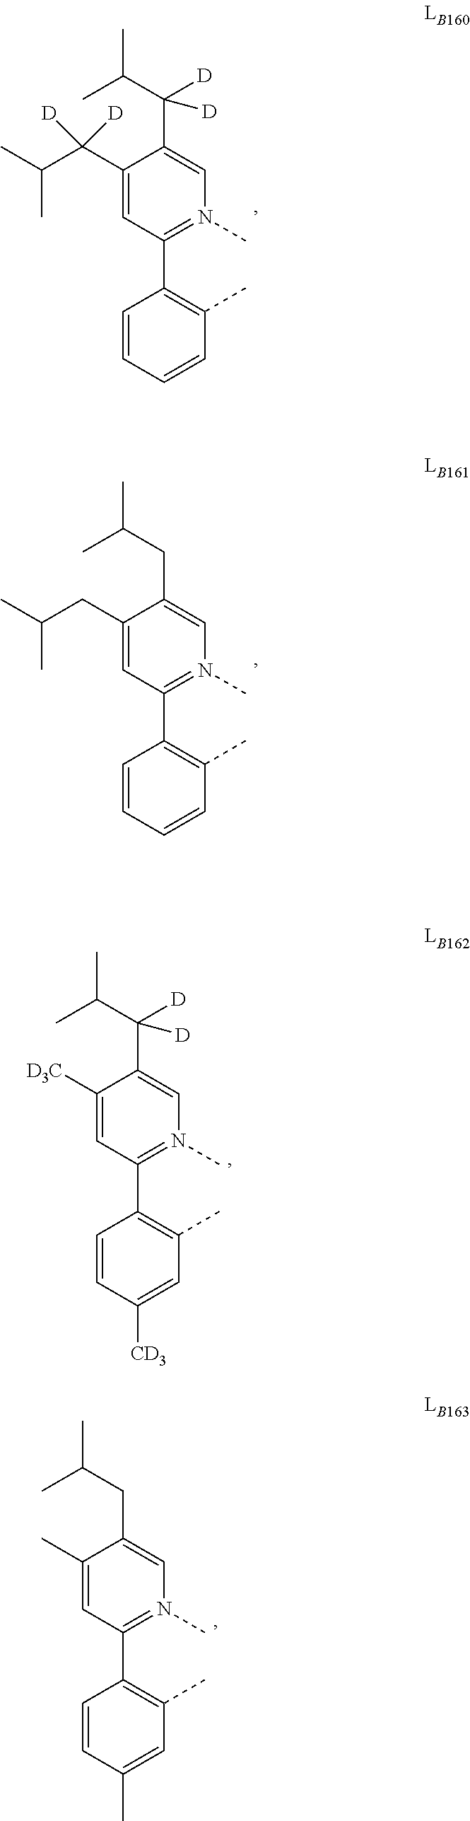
C1=CC(C)=C(C2=N(C)C=C(C(C(C)C)([D])[D])C(C(C(C)C)([D])[D])=C2)C=C1.C1=CC(C)=C(C2=N(C)C=C(CC(C)C)C(CC(C)C)=C2)C=C1.C1([CD3])=CC(C)=C(C2=N(C)C=C(C(C(C)C)([D])[D])C([D3C])=C2)C=C1.C1(C)=CC(C)=C(C2=N(C)C=C(CC(C)C)C(C)=C2)C=C1
